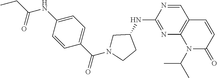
N(C1=NC2=C(C=N1)C=CC(=O)N2C(C)C)C1CN(C(=O)C2=CC=C(NC(CC)=O)C=C2)CC1
